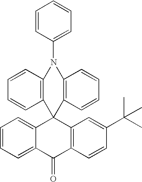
C1=CC(N2C3=C(C=CC=C3)C3(C4=CC=CC=C4C(=O)C4=C3C=C(C(C)(C)C)C=C4)C3=C2C=CC=C3)=CC=C1
